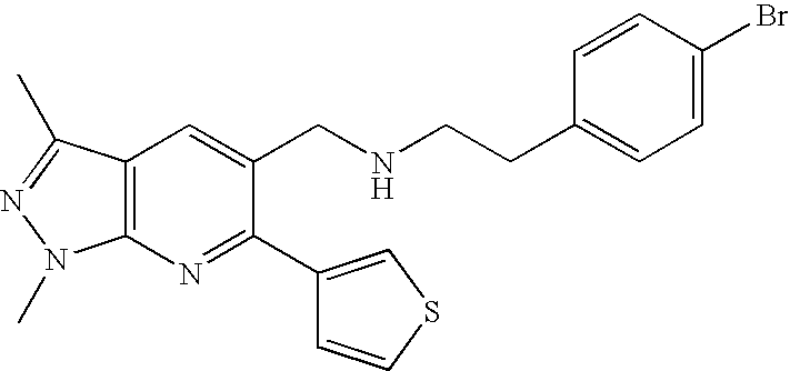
C12=C(N=C(C3=CSC=C3)C(CNCCC3=CC=C(Br)C=C3)=C1)N(C)N=C2C
